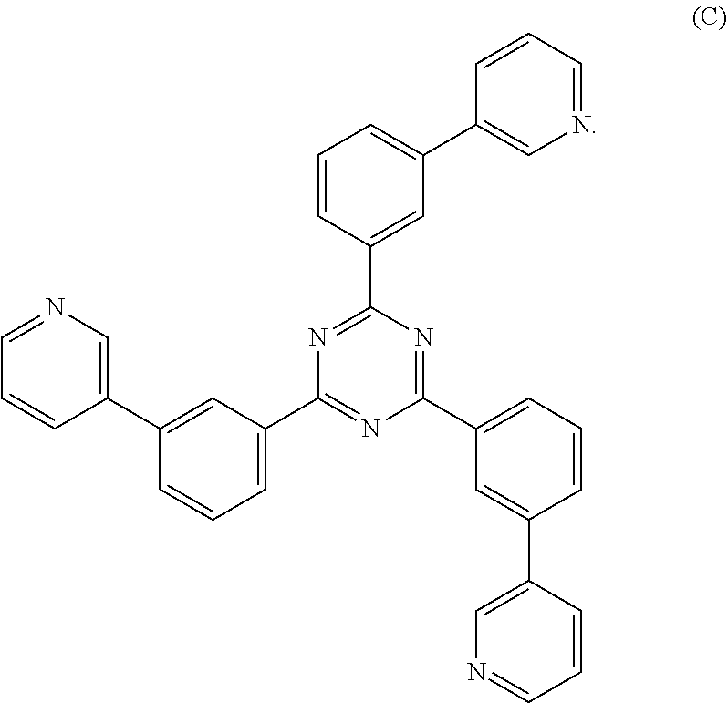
C1(C2=CC=CC(C3=CN=CC=C3)=C2)=NC(C2=CC(C3=CN=CC=C3)=CC=C2)=NC(C2=CC=CC(C3=CN=CC=C3)=C2)=N1
